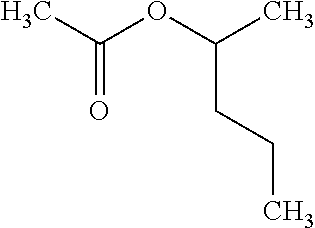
C(OC(C)CCC)(C)=O
